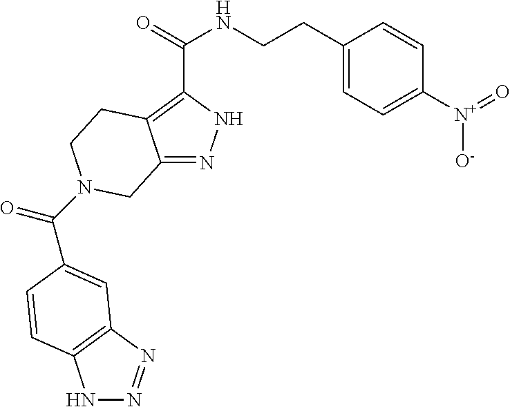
N1N=NC2=C1C=CC(C(=O)N1CCC3=C(C(=O)NCCC4=CC=C([N+]([O-])=O)C=C4)NN=C3C1)=C2
